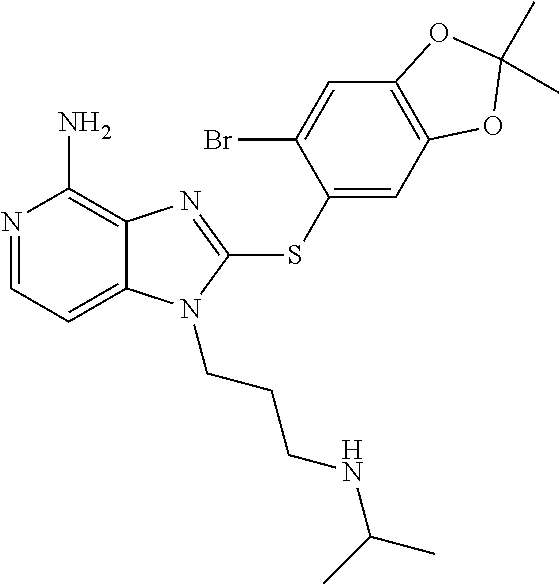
N1=CC=C2C(=C1N)N=C(SC1=CC3=C(C=C1Br)OC(C)(C)O3)N2CCCNC(C)C
